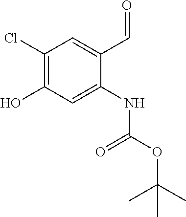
C1(Cl)=C(O)C=C(NC(OC(C)(C)C)=O)C(C=O)=C1
